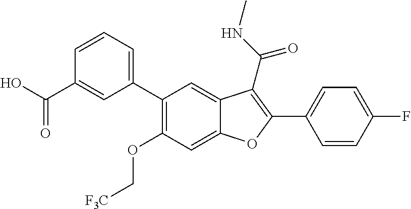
C1(C2=C(OC[F3C])C=C3C(=C2)C(C(NC)=O)=C(C2=CC=C(F)C=C2)O3)=CC=CC(C(O)=O)=C1
